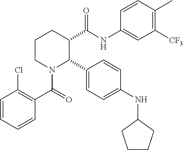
C1=CC=CC(C(=O)N2C(C3=CC=C(NC4CCCC4)C=C3)C(C(NC3=CC([CF3])=C(C)C=C3)=O)CCC2)=C1Cl
